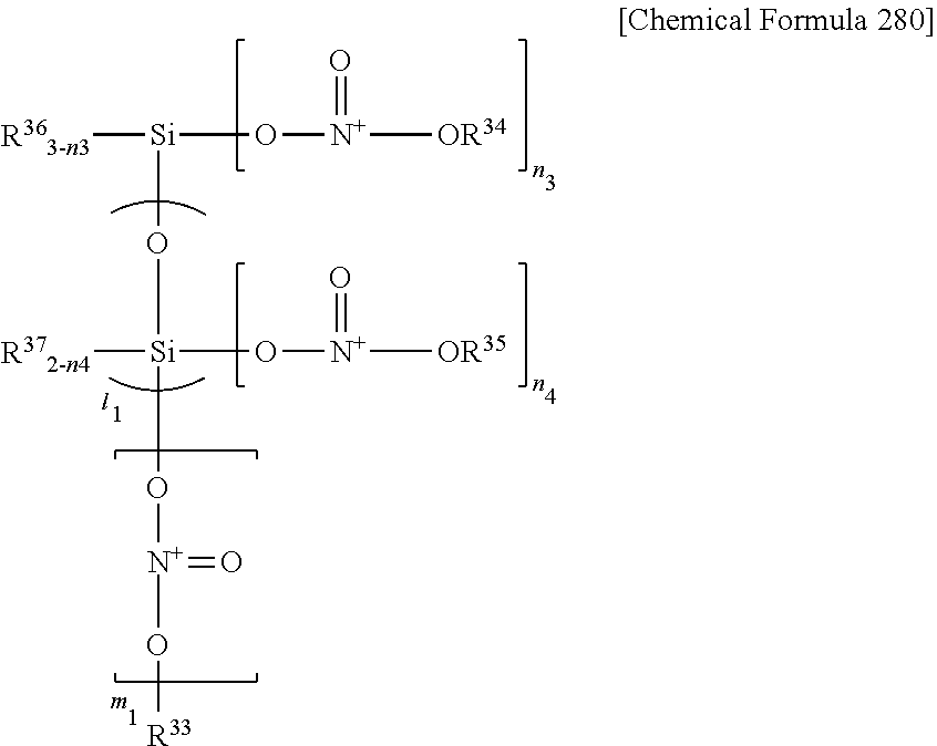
[R363-n3][Si](O[Si](O[N+](=O)O[R33])([R372-n4])O[N+](=O)[OR35])O[N+]([OR34])=O
